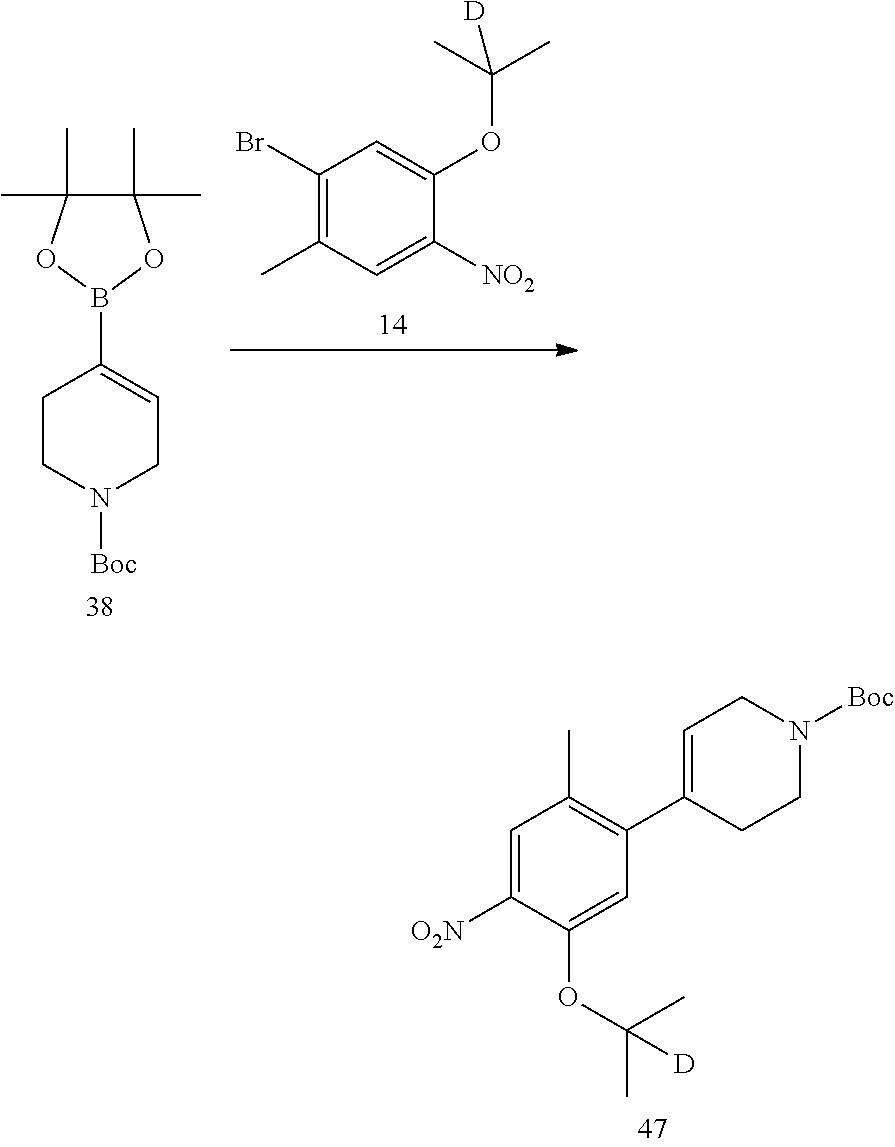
C1CN([Boc])CC=C1B1OC(C)(C)C(C)(C)O1.C1(Br)=C(C)C=C([NO2])C(OC(C)(C)[D])=C1.C1=C([O2N])C(OC(C)(C)[D])=CC(C2=CCN([Boc])CC2)=C1C
